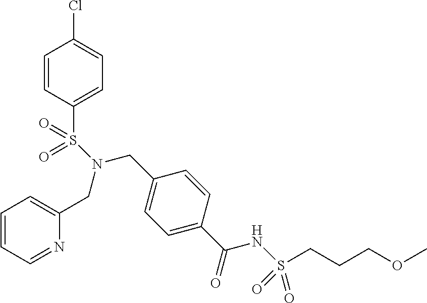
C1=CC(S(=O)(=O)N(CC2=CC=C(C(=O)NS(=O)(=O)CCCOC)C=C2)CC2=CC=CC=N2)=CC=C1Cl
